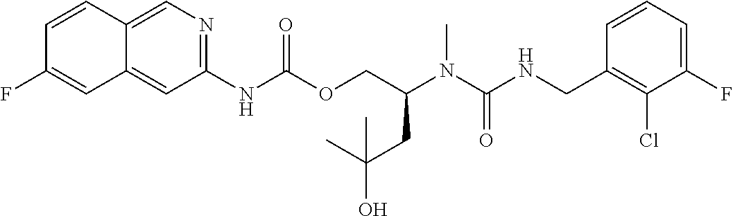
C1=CC(CNC(N(C(COC(NC2=NC=C3C(=C2)C=C(F)C=C3)=O)CC(O)(C)C)C)=O)=C(Cl)C(F)=C1
